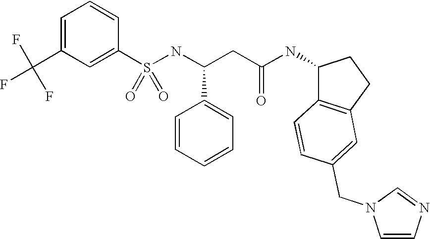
C1(S(NC(CC(NC2C3=C(CC2)C=C(CN2C=CN=C2)C=C3)=O)C2=CC=CC=C2)(=O)=O)=CC(C(F)(F)F)=CC=C1
